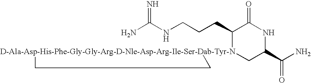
NC(NCCCC1[D-Ala-Asp-His-Phe-Gly-Gly-Arg-D-Nle-Asp-Arg-Ile-Ser-Dab-Tyr-N]2(CC(C(N)=O)NC1=O)CC2)=N
